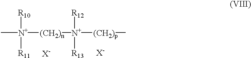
[R10][N+]([R11])(C)[(CH2)n][N+]([(CH2)p]C)([R12])[R13].[X-].[X-]
